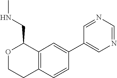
C1=C(C2=CN=CN=C2)C=CC2=C1C(CNC)OCC2
